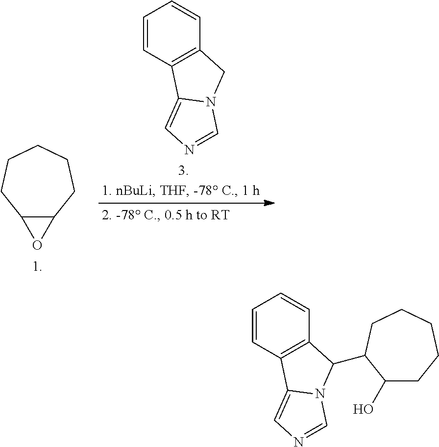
C1=CC2=C(C=C1)CN1C2=CN=C1.C12C(CCCCC1)O2.C1=CC2=C(C=C1)C(C1C(O)CCCCC1)N1C2=CN=C1
